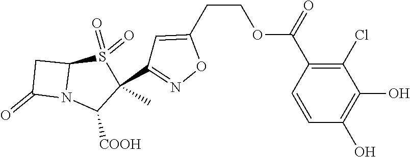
C1C(=O)N2C1S(=O)(=O)C(C)(C1=NOC(CCOC(C3=C(Cl)C(O)=C(O)C=C3)=O)=C1)C2[COOH]
